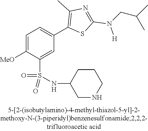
C1=C([MeO])C(S(NC2CNCCC2)(=O)=O)=CC(C2=C(C)N=C(N([H])CC(C)C)S2)=C1
